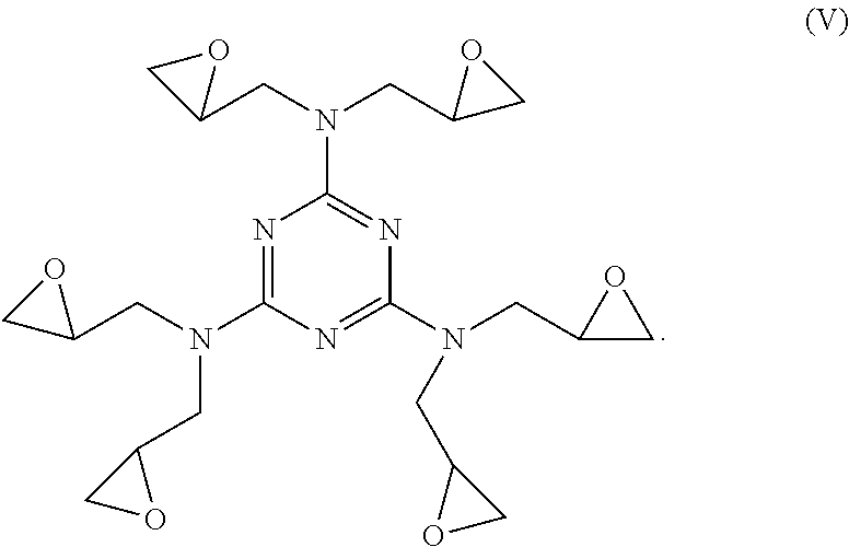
N1=C(N(CC2OC2)CC2CO2)N=C(N(CC2CO2)CC2OC2)N=C1N(CC1OC1)CC1CO1
